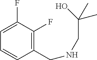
C1(CNCC(O)(C)C)=C(F)C(F)=CC=C1
